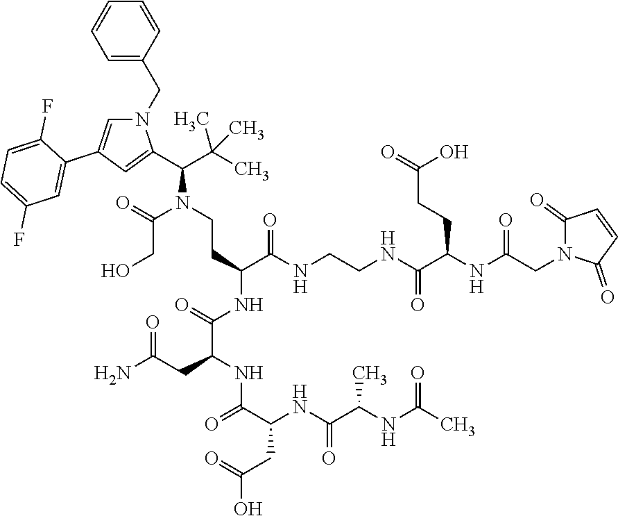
C(N(CCC(NC(C(CC(N)=O)NC(C(NC(C(NC(C)=O)C)=O)CC(=O)O)=O)=O)C(NCCNC(C(NC(CN1C(=O)C=CC1=O)=O)CCC(=O)O)=O)=O)C(C1=CC(C2=CC(F)=CC=C2F)=CN1CC1=CC=CC=C1)C(C)(C)C)(=O)CO
